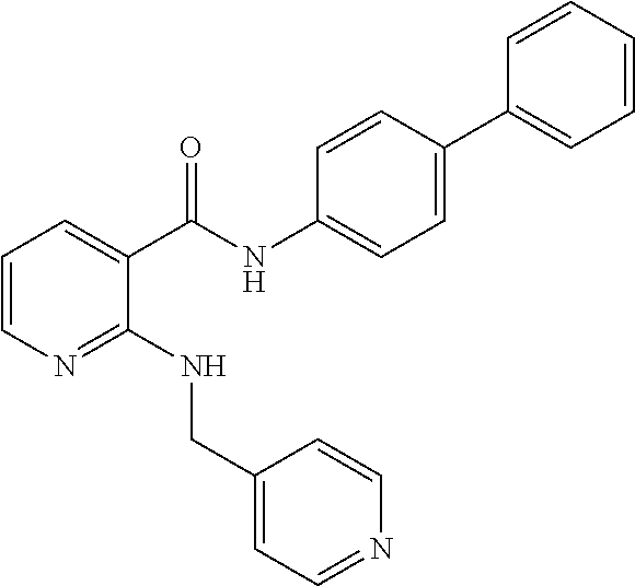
C1=CN=C(NCC2=CC=NC=C2)C(C(NC2=CC=C(C3=CC=CC=C3)C=C2)=O)=C1
